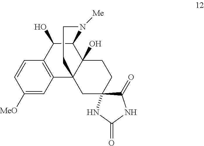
C1([MeO])=CC2=C(C=C1)C(O)C1C3(O)C2(CC2(CC3)C(=O)NC(=O)N2)CCN1[Me]
